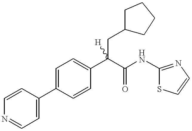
C1(C2=CC=NC=C2)=CC=C(C(C(=O)NC2=NC=CS2)(CC2CCCC2)[H])C=C1
